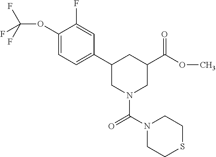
C1(C2CN(C(=O)N3CCSCC3)CC(C(=O)OC)C2)=CC=C(OC(F)(F)F)C(F)=C1
